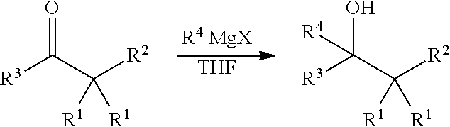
[THF].[R3]C(C([R2])([R1])[R1])=O.C(C([R2])([R1])[R1])([R3])(O)[R4]
